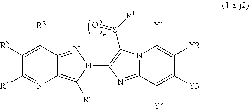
C12=C([R6])N(C3=C(S([R1])=O)N4C(=N3)C([Y4])=C([Y3])C([Y2])=C4[Y1])N=C1C([R2])=C([R3])C([R4])=N2
